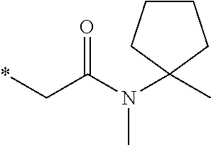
*CC(N(C1(C)CCCC1)C)=O
